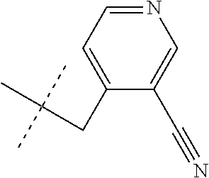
N1=CC=C(CC(C)(C)C)C(C#N)=C1
